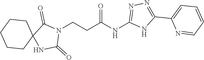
N1(CCC(NC2=NN=C(C3=CC=CC=N3)N2)=O)C(=O)C2(NC1=O)CCCCC2
